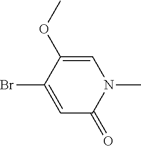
BrC1=CC(=O)N(C)C=C1OC
